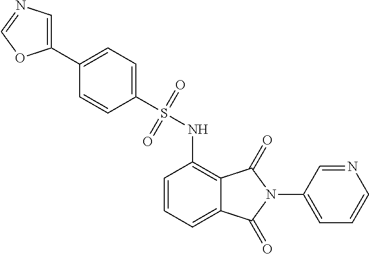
N1=CC(N2C(=O)C3=C(NS(C4=CC=C(C5=CN=CO5)C=C4)(=O)=O)C=CC=C3C2=O)=CC=C1
